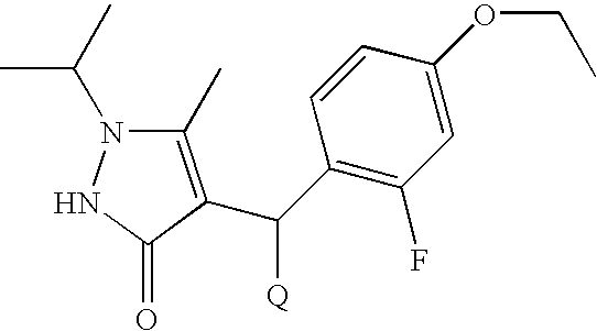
C1(C)=C(C(C2=C(F)C=C(OCC)C=C2)[Q])C(=O)NN1C(C)C
